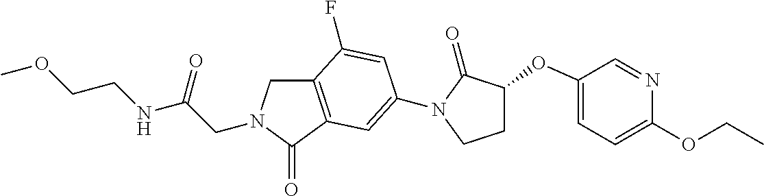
C(CN1CC2=C(C1=O)C=C(N1C(=O)C(OC3=CC=C(OCC)N=C3)CC1)C=C2F)(=O)NCCOC
